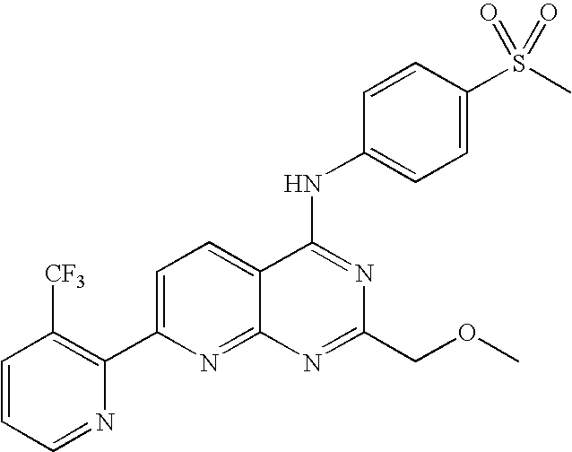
C1=CC=NC(C2=CC=C3C(=N2)N=C(COC)N=C3NC2=CC=C(S(C)(=O)=O)C=C2)=C1[CF3]
